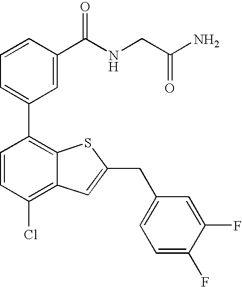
C1=CC(C(NCC(N)=O)=O)=CC(C2=C3C(=C(Cl)C=C2)C=C(CC2=CC=C(F)C(F)=C2)S3)=C1
